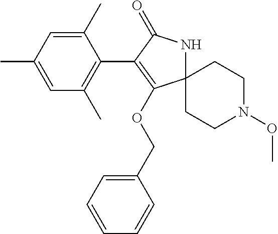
C1(C2=C(OCC3=CC=CC=C3)C3(NC2=O)CCN(OC)CC3)=C(C)C=C(C)C=C1C
